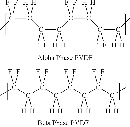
C(C(C(C(C(C(C(C(C)([H])[H])(F)F)([H])[H])(F)F)([H])[H])(F)F)([H])[H])(C)(F)F.CC(C(C(C(C(C(C(C(C)([H])[H])(F)F)([H])[H])(F)F)([H])[H])(F)F)([H])[H])(F)F
